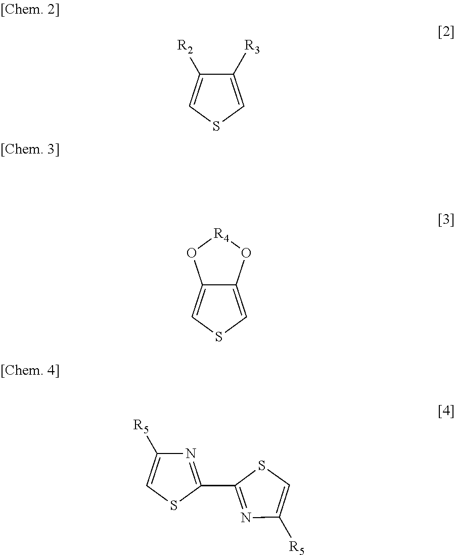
C1([R2])=CSC=C1[R3].C12=CSC=C1O[R4]O2.C1([R5])=CSC(C2=NC([R5])=CS2)=N1
